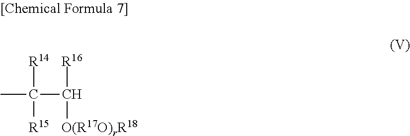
CC(C([R16])[O(R17O)rR18])([R14])[R15]
